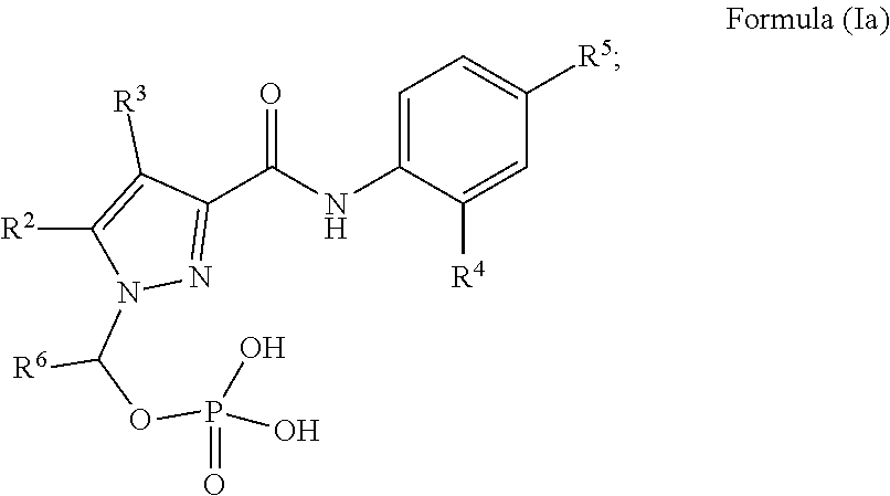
C1=C(NC(C2=NN(C(OP(=O)(O)O)[R6])C([R2])=C2[R3])=O)C([R4])=CC([R5])=C1
